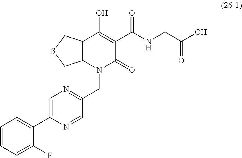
C12=C(CSC1)C(O)=C(C(NCC(O)=O)=O)C(=O)N2CC1=NC=C(C2=CC=CC=C2F)N=C1
